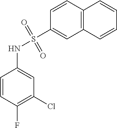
C1=CC(F)=C(Cl)C=C1NS(C1=CC2=C(C=C1)C=CC=C2)(=O)=O
